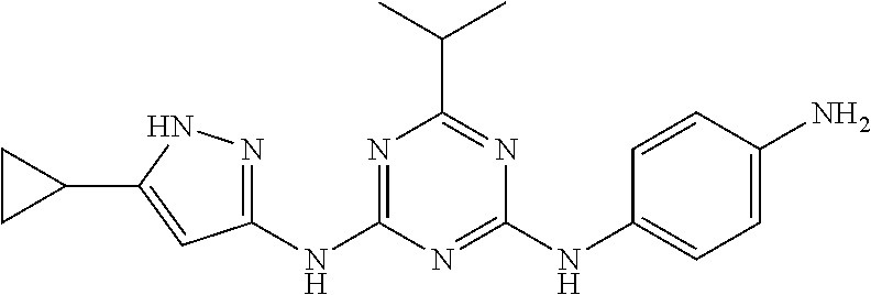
C1(NC2=NC(C(C)C)=NC(NC3=CC=C(N)C=C3)=N2)=NNC(C2CC2)=C1
